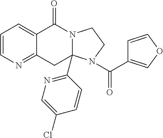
C1=CN=C2C(=C1)C(=O)N1C(C3=NC=C(Cl)C=C3)(C2)N(C(=O)C2=COC=C2)CC1
